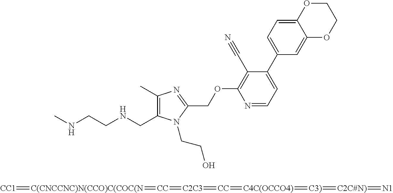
CNCCNCC1=C(C)N=C(COC2=C(C#N)C(C3=CC=C4C(=C3)OCCO4)=CC=N2)N1CCO.[CC1]=[C(CNCCNC)N(CCO)C(COC(N]=[CC]=[C2C3]=[CC]=[C4C(OCCO4)]=[C3)]=[C2C#N)]=[N1]
